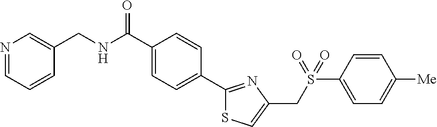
N1=CC=CC(CNC(C2=CC=C(C3=NC(CS(C4=CC=C([Me])C=C4)(=O)=O)=CS3)C=C2)=O)=C1
